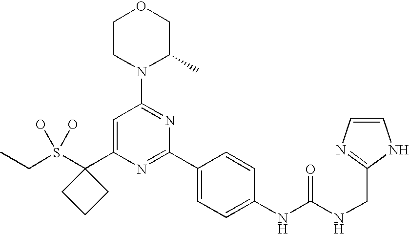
C1CN(C2=NC(C3=CC=C(NC(NCC4=NC=CN4)=O)C=C3)=NC(C3(S(CC)(O)O)CCC3)=C2)C(C)CO1
